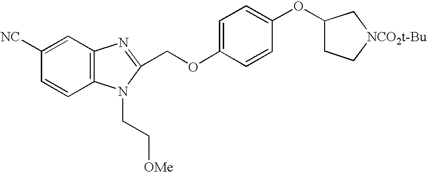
C1(COC2=CC=C(OC3CC[NCO2t-Bu]C3)C=C2)=NC2=C(N1CC[OMe])C=CC([NC])=C2
